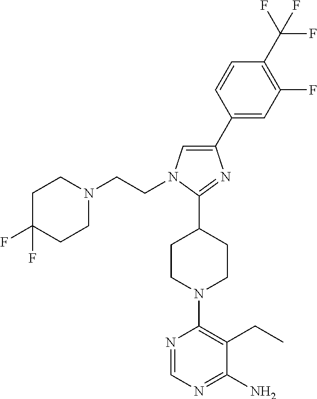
N1=CN=C(N)C(CC)=C1N1CCC(C2=NC(C3=CC(F)=C(C(F)(F)F)C=C3)=CN2CCN2CCC(F)(F)CC2)CC1
